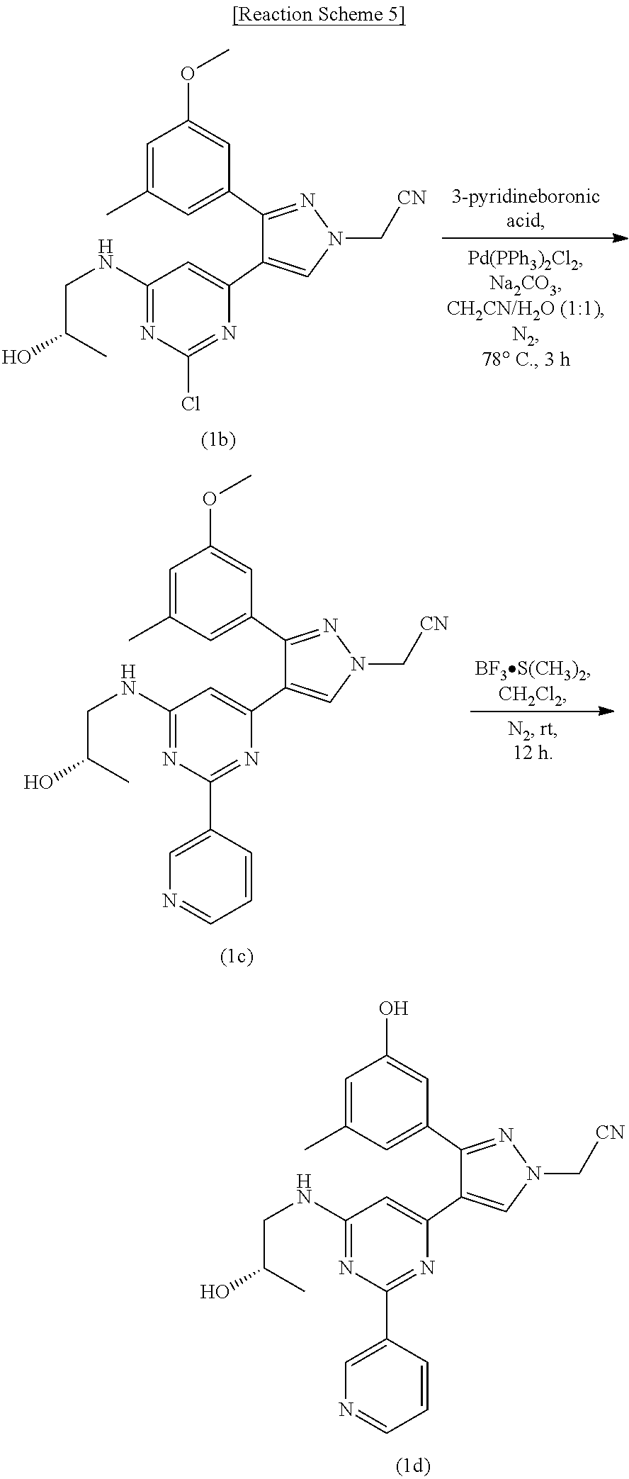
C1=C(C)C=C(C2=NN(C[CN])C=C2C2=CC(NCC(C)O)=NC(C3=CN=CC=C3)=N2)C=C1O.C1=C(C)C=C(C2=NN(C[CN])C=C2C2=CC(NCC(C)O)=NC(Cl)=N2)C=C1OC.C1=C(C)C=C(C2=NN(C[CN])C=C2C2=CC(NCC(C)O)=NC(C3=CN=CC=C3)=N2)C=C1OC
